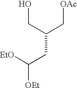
OCC(C[OAc])CC([EtO])[OEt]
